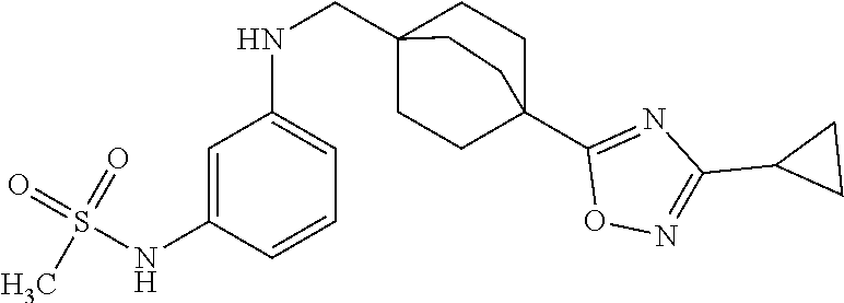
C1=C(NS(C)(=O)=O)C=CC=C1NCC12CCC(C3=NC(C4CC4)=NO3)(CC1)CC2
